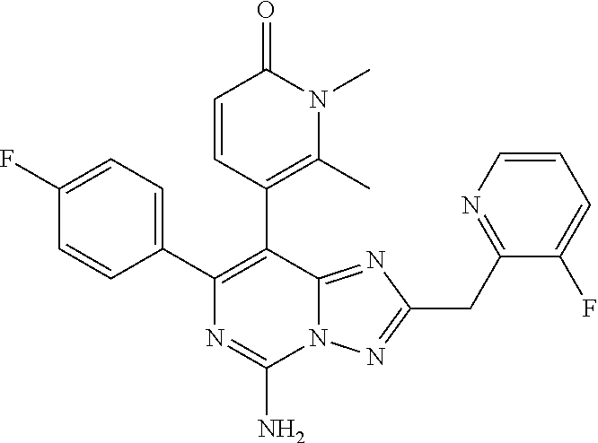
N12C(=NC(CC3=NC=CC=C3F)=N1)C(C1=C(C)N(C)C(=O)C=C1)=C(C1=CC=C(F)C=C1)N=C2N
